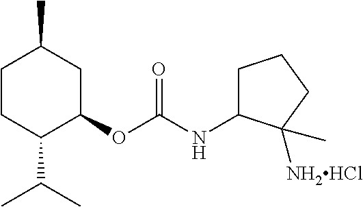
C1CC(C(C)C)C(OC(NC2CCCC2(C)[NH2HCl])=O)CC1C
